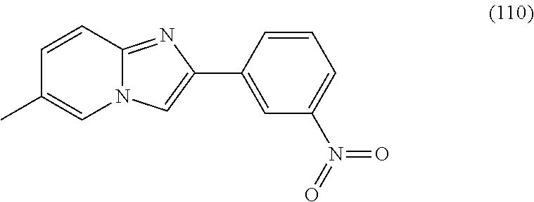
C1(C2=CN3C(=N2)C=CC(C)=C3)=CC(N(=O)=O)=CC=C1
